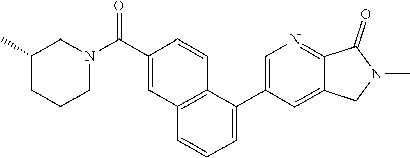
C1(C2=CC=CC3=C2C=CC(C(N2CC(C)CCC2)=O)=C3)=CN=C2C(=C1)CN(C)C2=O
